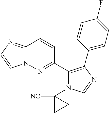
C12=NC=CN1N=C(C1=C(C3=CC=C(F)C=C3)N=CN1C1([NC])CC1)C=C2
